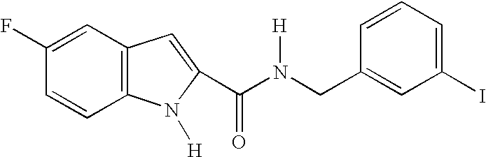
C1=C(F)C=CC2=C1C=C(C(N(CC1=CC(I)=CC=C1)[H])=O)N2[H]
